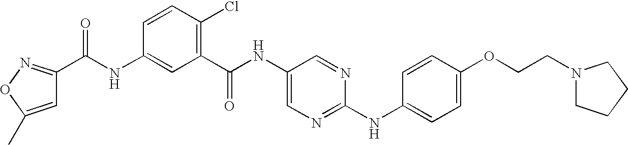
C1(NC(C2=NOC(C)=C2)=O)=CC(C(NC2=CN=C(NC3=CC=C(OCCN4CCCC4)C=C3)N=C2)=O)=C(Cl)C=C1
